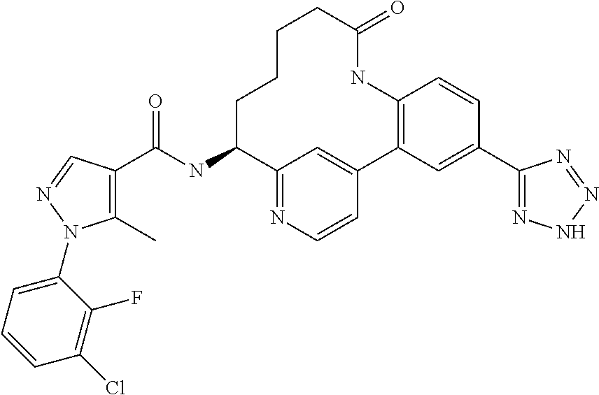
C1(C)=C(C(NC2C3=NC=CC(=C3)C3=C(NC(=O)CCCC2)C=CC(C2=NNN=N2)=C3)=O)C=NN1C1=CC=CC(Cl)=C1F
